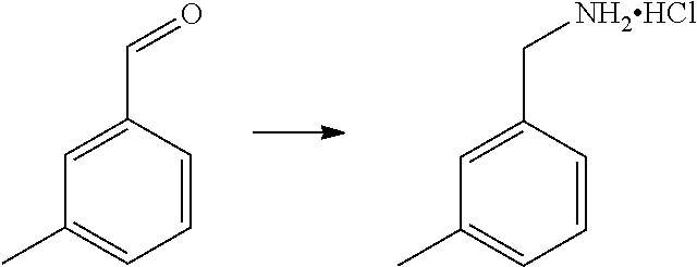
C1(C=O)=CC(C)=CC=C1.C1(C[NH2HCl])=CC(C)=CC=C1
